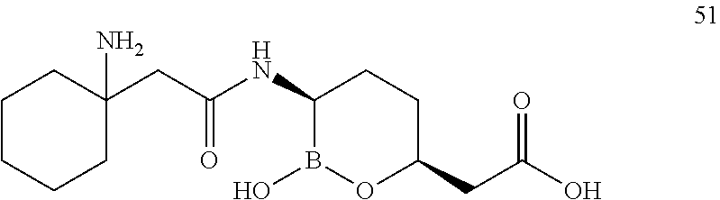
C1(CC(NC2B(O)OC(CC(O)=O)CC2)=O)(N)CCCCC1
